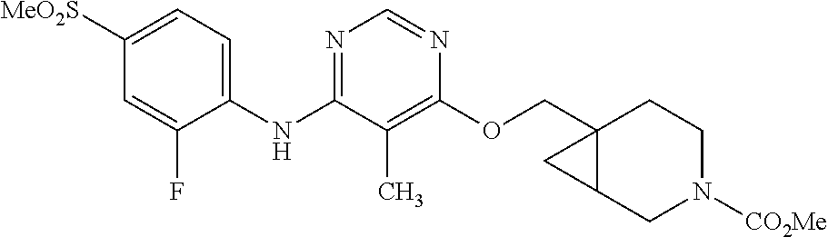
C1([SO2Me])=CC=C(NC2=NC=NC(OCC34C(CN([CO2Me])CC3)C4)=C2C)C(F)=C1
